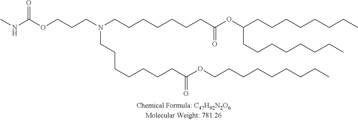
O(CCCN(CCCCCCCC(OC(CCCCCCCC)CCCCCCCC)=O)CCCCCCCC(OCCCCCCCCC)=O)C(NC)=O
